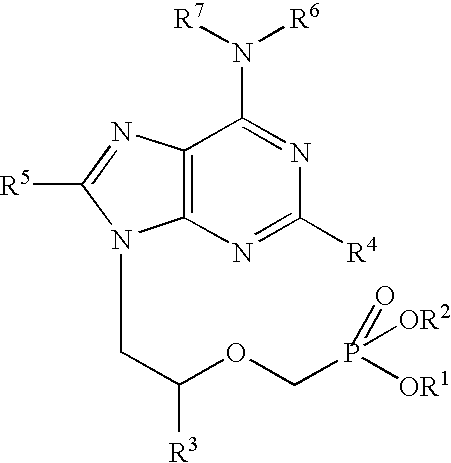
C12=C(N=C([R4])N=C1N([R6])[R7])N(CC(OCP([OR1])(=O)[OR2])[R3])C([R5])=N2
